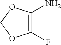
C1(F)=C(N)OCO1
